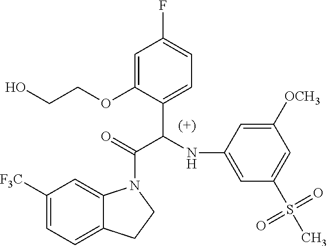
C1=C(OCCO)C(C(NC2=CC(S(C)(=O)=O)=CC([OCH3])=C2)C(=O)N2C3=CC([F3C])=CC=C3CC2)=CC=C1F
